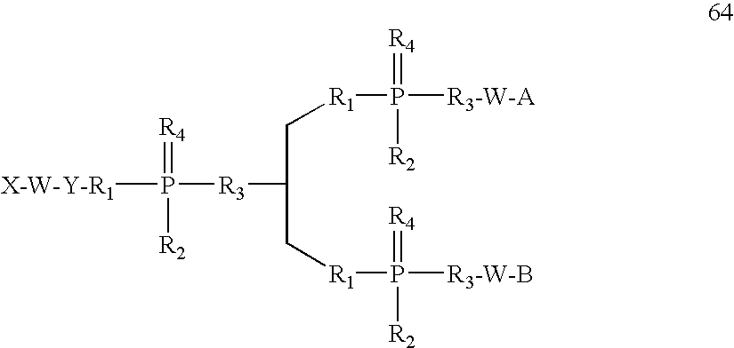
[X-W-Y-R1]P([R3]C(C[R1]P([R3-W-B])(=[R4])[R2])C[R1]P([R3-W-A])(=[R4])[R2])(=[R4])[R2]
